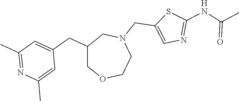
C1(C)=NC(C)=CC(CC2COCCN(CC3=CN=C(NC(C)=O)S3)C2)=C1.[H]
